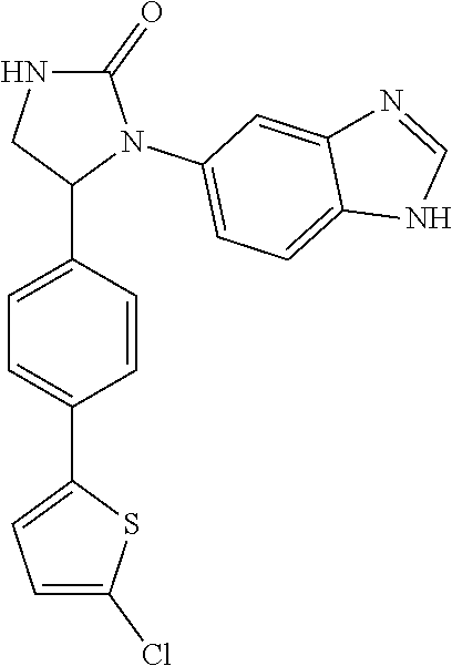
C1=C(C2N(C3=CC=C4C(=C3)N=CN4)C(=O)NC2)C=CC(C2=CC=C(Cl)S2)=C1
